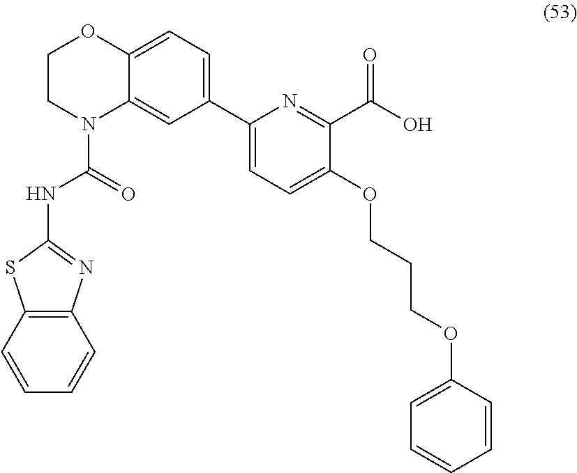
C12=CC=C(C3=CC=C(OCCCOC4=CC=CC=C4)C(C(O)=O)=N3)C=C1N(C(=O)NC1=NC3=C(S1)C=CC=C3)CCO2
